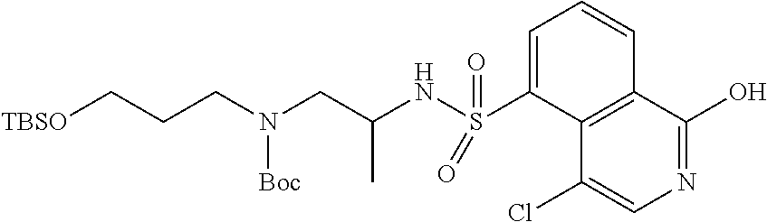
C1=C(S(NC(CN(CCC[TBSO])[Boc])C)(=O)=O)C2=C(C=C1)C(O)=NC=C2Cl
